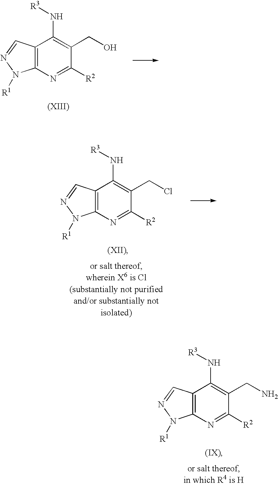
C12=C(N=C([R2])C(CN)=C1N[R3])N([R1])N=C2.C12=C(N=C([R2])C(CO)=C1N[R3])N([R1])N=C2.C12=C(N=C([R2])C(CCl)=C1N[R3])N([R1])N=C2
